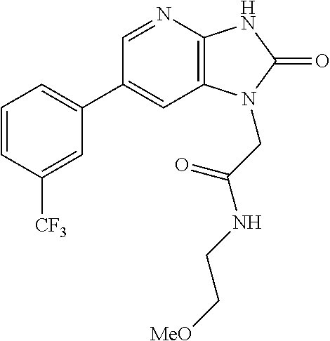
C1(C2=CC=CC([CF3])=C2)=CC2=C(N=C1)NC(=O)N2CC(NCC[MeO])=O
